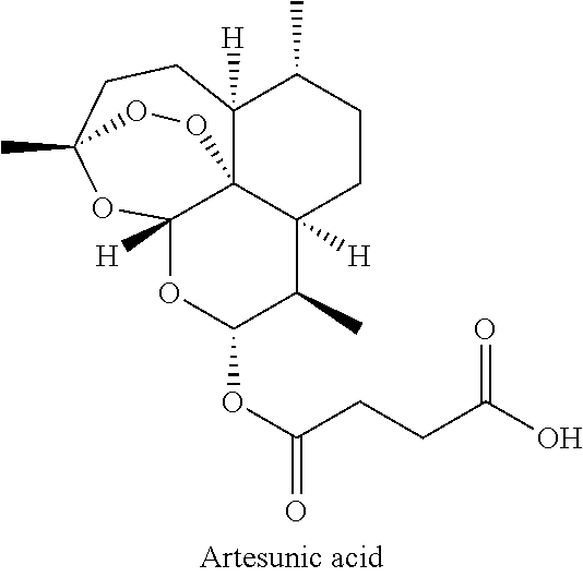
C12([H])C34C([H])(CCC1C)C(C)C(OC(=O)CCC(O)=O)OC3([H])OC(C)(CC2)OO4
